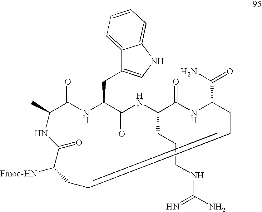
N1C(=O)C([Fmoc-HN])CCCCC(C(N)=O)NC(=O)C(CCCNC(N)=N)NC(=O)C(CC2=CNC3=CC=CC=C23)NC(=O)C1C
